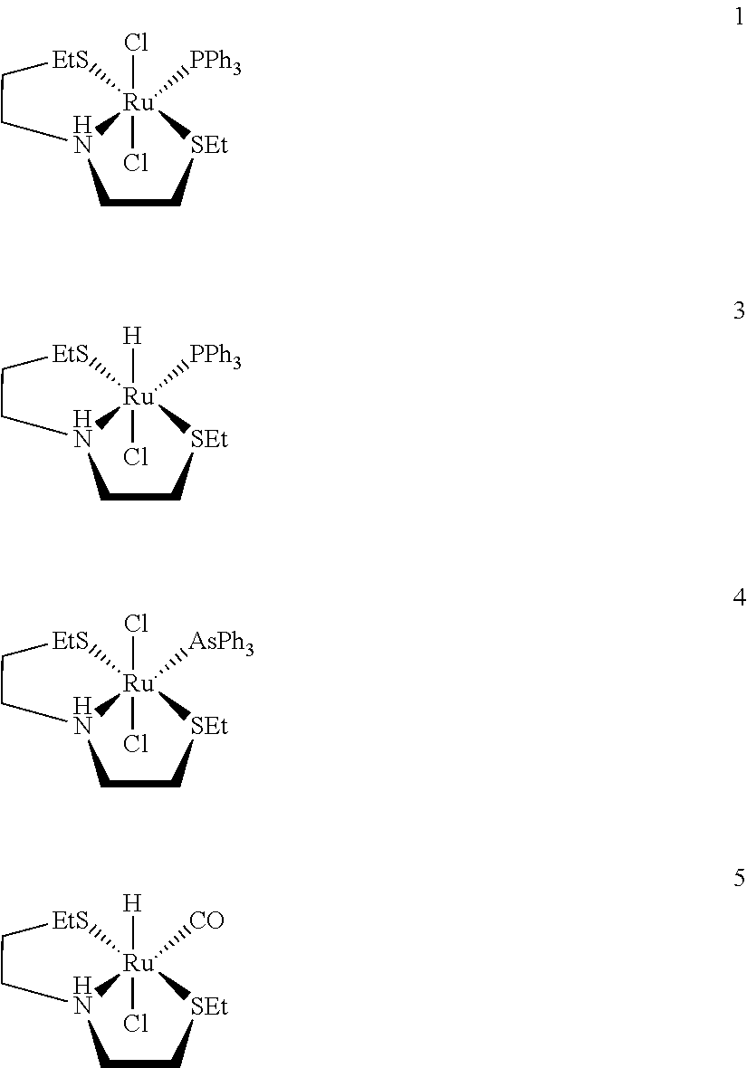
Cl[Ru]12([PPh3])(Cl)[SEt]CCN1CC[EtS]2.[H][Ru]12([PPh3])(Cl)[SEt]CCN1CC[EtS]2.Cl[Ru]12([AsPh3])(Cl)[SEt]CCN1CC[EtS]2.[H][Ru]12([CO])(Cl)[SEt]CCN1CC[EtS]2
